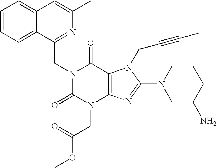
C12=CC=CC=C1C(CN1C(=O)N(CC(OC)=O)C3=C(C1=O)N(CC#CC)C(N1CC(N)CCC1)=N3)=NC(C)=C2
